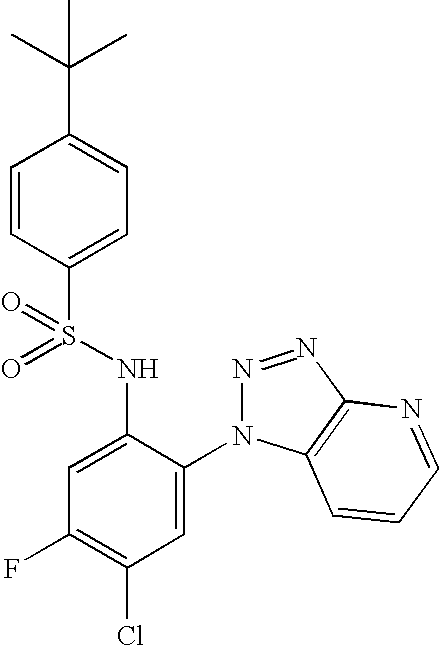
C1=CC(S(NC2=CC(F)=C(Cl)C=C2N2N=NC3=C2C=CC=N3)(=O)=O)=CC=C1C(C)(C)C
